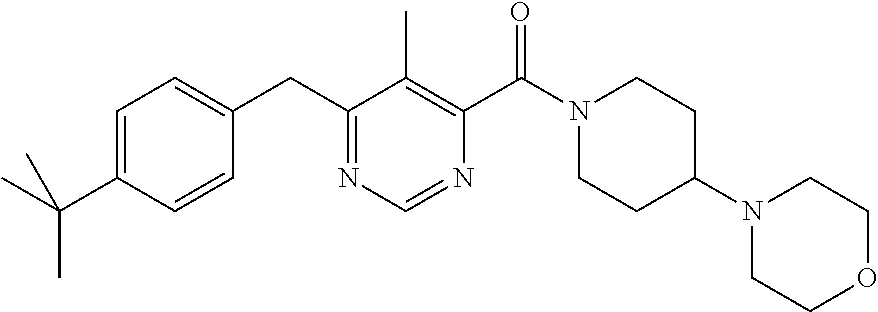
C1=C(C(C)(C)C)C=CC(CC2=NC=NC(C(N3CCC(N4CCOCC4)CC3)=O)=C2C)=C1
